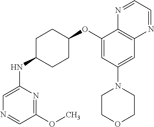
C1(OC2CCC(NC3=CN=CC(OC)=N3)CC2)=CC(N2CCOCC2)=CC2=C1N=CC=N2
